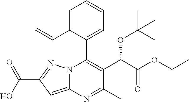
N12C(=CC(C(O)=O)=N1)N=C(C)C(C(C(OCC)=O)OC(C)(C)C)=C2C1=CC=CC=C1C=C
